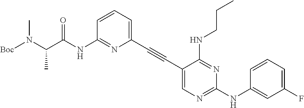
N1=C(NC(C(N([Boc])C)C)=O)C=CC=C1C#CC1=CN=C(NC2=CC(F)=CC=C2)N=C1NCCC
